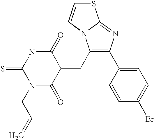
S1C=CN2C1=NC(C1=CC=C(Br)C=C1)=C2C=C1C(=O)NC(=S)N(CC=C)C1=O
